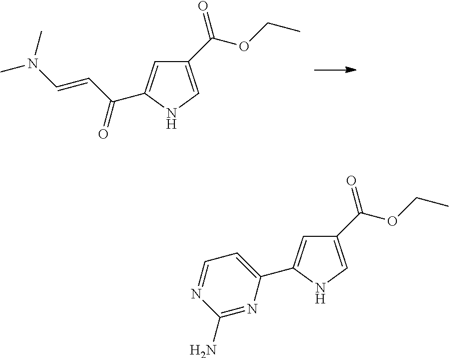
C(C(=O)C1=CC(C(OCC)=O)=CN1)=CN(C)C.C1=C(C2=CC(C(OCC)=O)=CN2)N=C(N)N=C1
